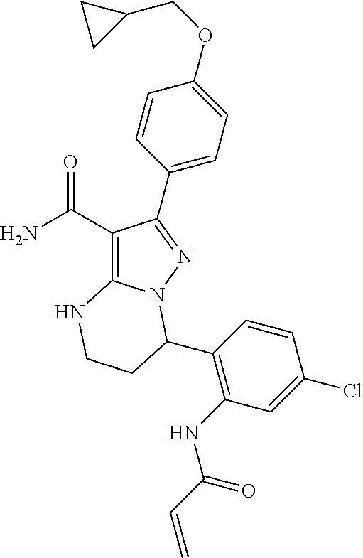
C1(C(N)=O)=C2N(N=C1C1=CC=C(OCC3CC3)C=C1)C(C1=C(NC(=O)C=C)C=C(Cl)C=C1)CCN2
